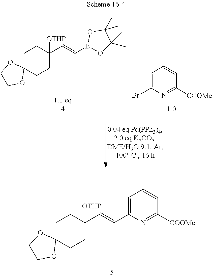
C1C2(CCC([OTHP])(C=CC3=CC=CC([COOMe])=N3)C1)OCCO2.C1=C(Br)N=C([COOMe])C=C1.O1C(C)(C)C(C)(C)OB1C=CC1([OTHP])CCC2(CC1)OCCO2
